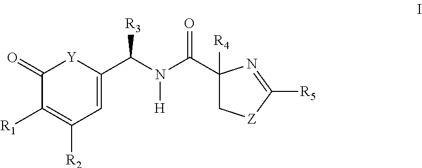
C1=C(C(N(C(C2([R4])C[Z]C([R5])=N2)=O)[H])[R3])[Y]C(=O)C([R1])=C1[R2]
